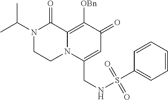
CC(N1CCN2C(=C([OBn])C(=O)C=C2CNS(=O)(=O)C2=CC=CC=C2)C1=O)C
